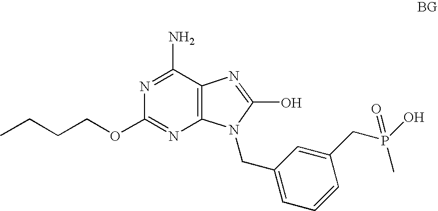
C12=C(C(N)=NC(OCCCC)=N1)N=C(O)N2CC1=CC=CC(CP(O)(=O)C)=C1
